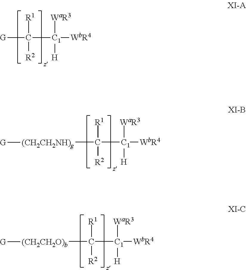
[G]C([R1])([R2])[C1]([WbR4])([WaR3])[H].[(CH2CH2NH)g](C([R1])([R2])[C1]([WbR4])([WaR3])[H])[G].[(CH2CH2O)b](C([R1])([R2])[C1]([WbR4])([WaR3])[H])[G]
